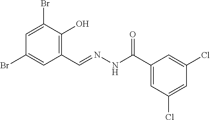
C1=C(Br)C(O)=C(C=NNC(C2=CC(Cl)=CC(Cl)=C2)=O)C=C1Br
